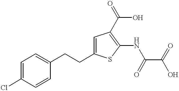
C1=C(CCC2=CC=C(Cl)C=C2)SC(NC(C(=O)O)=O)=C1C(O)=O
